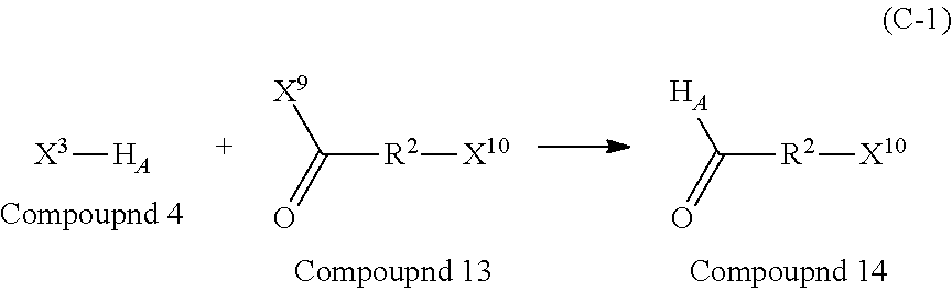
[X3][HA].[R2]([X10])C([X9])=O.[R2]([X10])C([HA])=O
